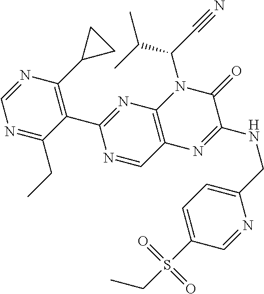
C1=NC(C2CC2)=C(C2=NC3=C(C=N2)N=C(NCC2=CC=C(S(CC)(=O)=O)C=N2)C(=O)N3C(C#N)C(C)C)C(CC)=N1
